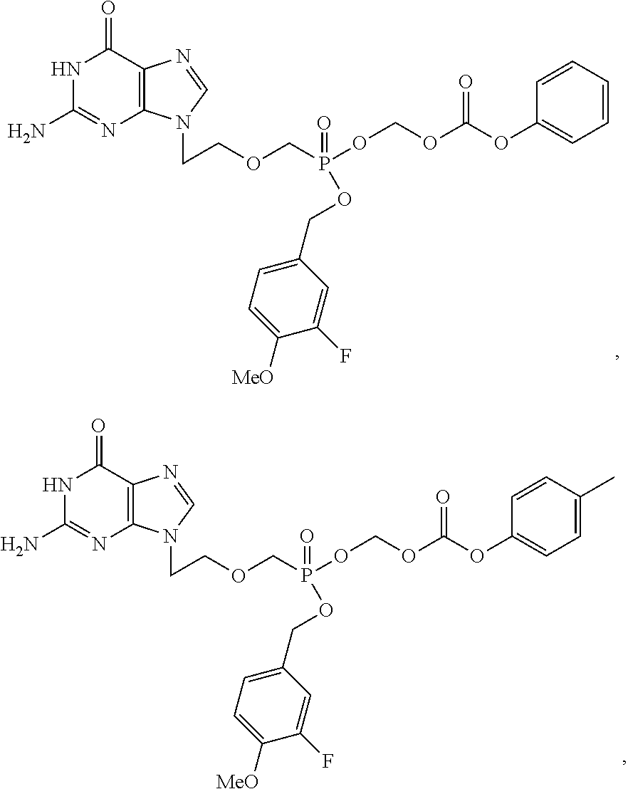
C1(=O)NC(N)=NC2=C1N=CN2CCOCP(OCOC(OC1=CC=CC=C1)=O)(=O)OCC1=CC=C([MeO])C(F)=C1.C1(=O)NC(N)=NC2=C1N=CN2CCOCP(OCOC(OC1=CC=C(C)C=C1)=O)(=O)OCC1=CC=C([MeO])C(F)=C1
